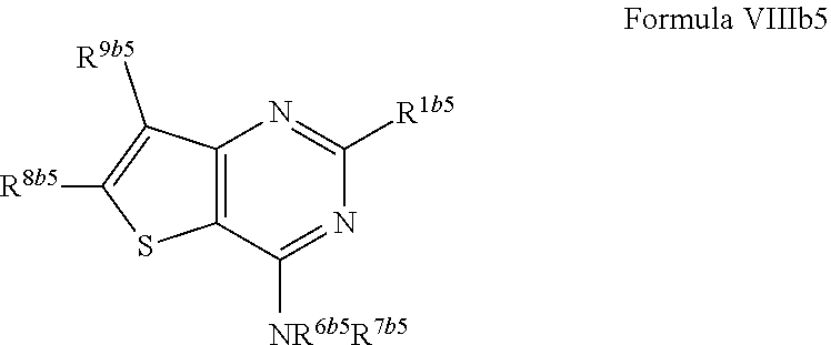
C12=C(C([NR6b5R7b5])=NC([R1b5])=N1)SC([R8b5])=C2[R9b5]
